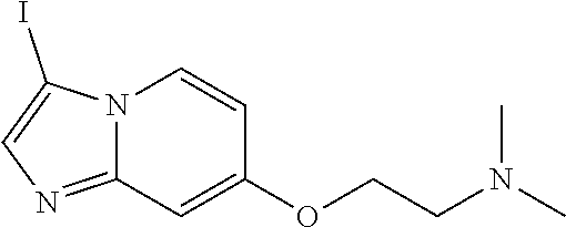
C12=NC=C(I)N1C=CC(OCCN(C)C)=C2
